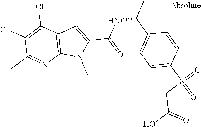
C1=C(S(=O)(=O)CC(O)=O)C=CC(C(C)NC(=O)C2=CC3=C(N2C)N=C(C)C(Cl)=C3Cl)=C1
